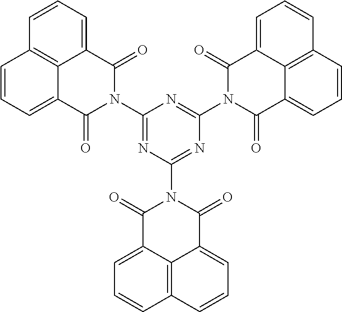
C1=CC=C2C3=C1C=CC=C3C(=O)N(C1=NC(N3C(=O)C4=CC=CC5=C4C(=CC=C5)C3=O)=NC(N3C(=O)C4=CC=CC5=C4C(=CC=C5)C3=O)=N1)C2=O
